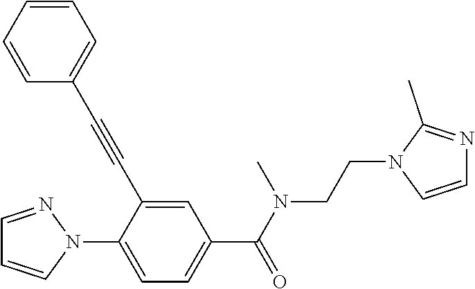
C1=NN(C2=CC=C(C(N(C)CCN3C=CN=C3C)=O)C=C2C#CC2=CC=CC=C2)C=C1
